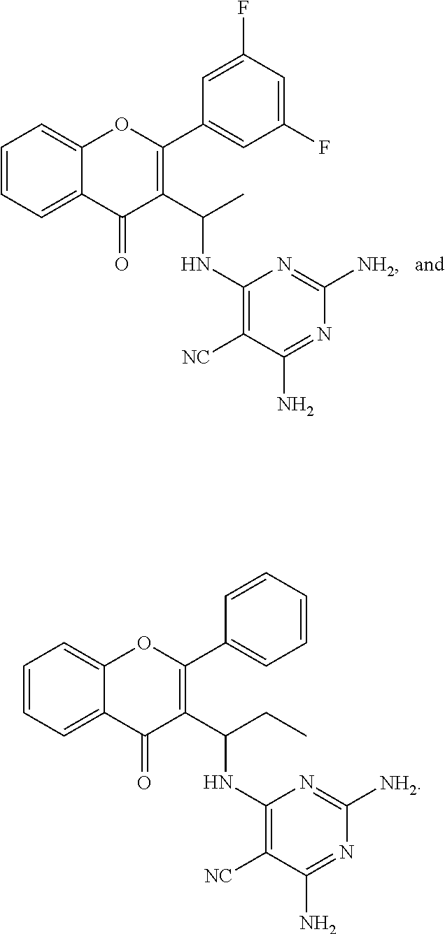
C1=CC=C2C(=C1)OC(C1=CC(F)=CC(F)=C1)=C(C(NC1=C([NC])C(N)=NC([NH2])=N1)C)C2=O.C1=CC=C2C(=C1)OC(C1=CC=CC=C1)=C(C(NC1=C([NC])C(N)=NC([NH2])=N1)CC)C2=O
